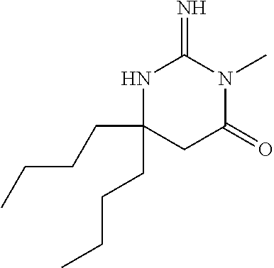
N1C(CCCC)(CCCC)CC(=O)N(C)C1=N
